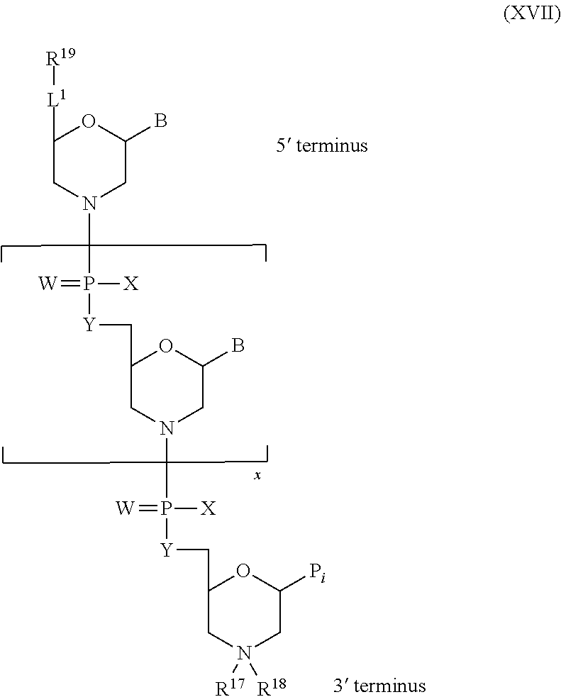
C1([L1][R19])CN(P([X])(=[W])[Y]CC2CN(P(=[W])([X])[Y]CC3CN([R18])([R17])CC([Pi])O3)CC(B)O2)CC(B)O1
